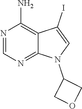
N1=C2C(=C(N)N=C1)C(I)=CN2C1COC1
